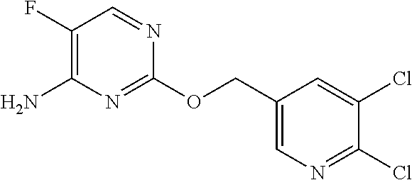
C1(Cl)=NC=C(COC2=NC(N)=C(F)C=N2)C=C1Cl
